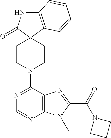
C12=C(C=CC=C1)C1(C(=O)N2)CCN(C2=NC=NC3=C2N=C(C(N2CCC2)=O)N3C)CC1
